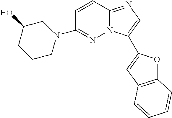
C1(N2CC(O)CCC2)=NN2C(=NC=C2C2=CC3=C(O2)C=CC=C3)C=C1
